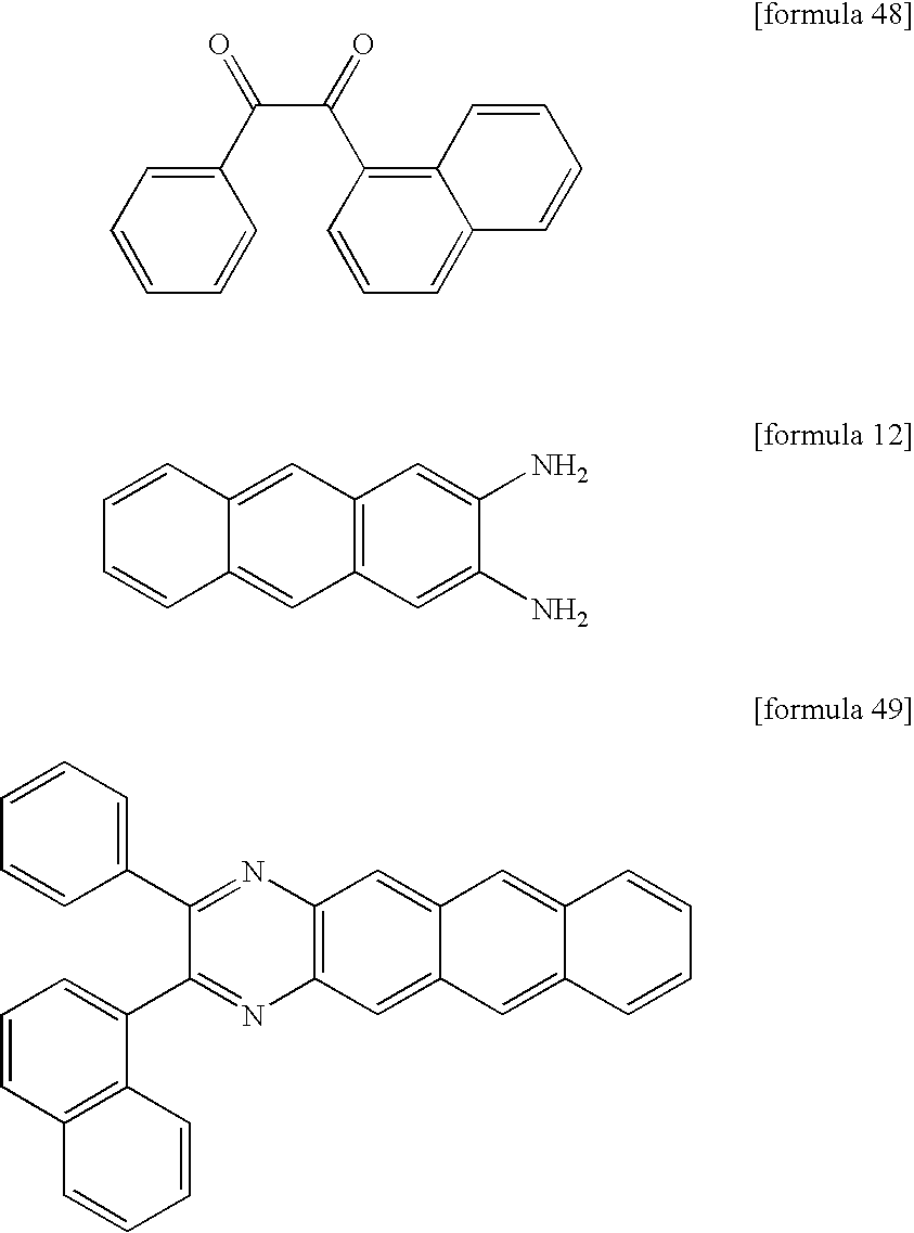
C1(C(C(=O)C2=C3C(=CC=C2)C=CC=C3)=O)=CC=CC=C1.C12=C(C=C(N)C(N)=C1)C=C1C(=C2)C=CC=C1.C1(C2=NC3=C(N=C2C2=CC=CC4=C2C=CC=C4)C=C2C(=C3)C=C3C(=C2)C=CC=C3)=CC=CC=C1
